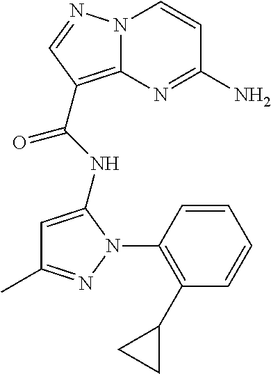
NC1=NC2=C(C(=O)NC3=CC(C)=NN3C3=C(C4CC4)C=CC=C3)C=NN2C=C1
